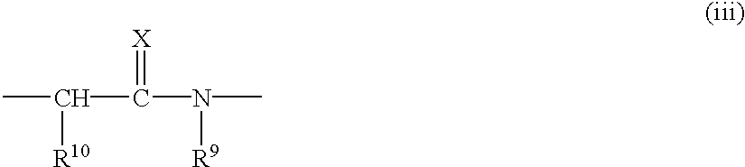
CC([R10])C(=[X])N(C)[R9]
